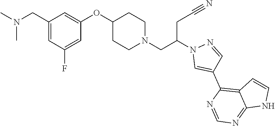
CN(CC1=CC(F)=CC(OC2CCN(CC(N3C=C(C4=C5C(=NC=N4)NC=C5)C=N3)CC#N)CC2)=C1)C
